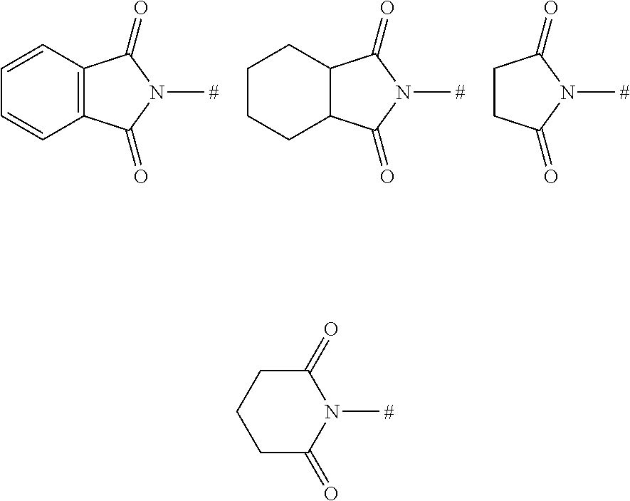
C1(=O)CCCC(=O)N1C.C1CC(=O)N(C)C1=O.C12C(CCCC1)C(=O)N(C)C2=O.C12=C(C=CC=C1)C(=O)N(C)C2=O
